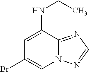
C1=C(NCC)C2=NC=NN2C=C1Br
